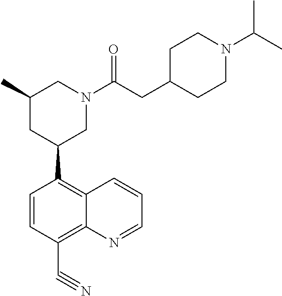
C1=CC(C#N)=C2C(=C1C1CN(C(=O)CC3CCN(C(C)C)CC3)CC(C)C1)C=CC=N2
